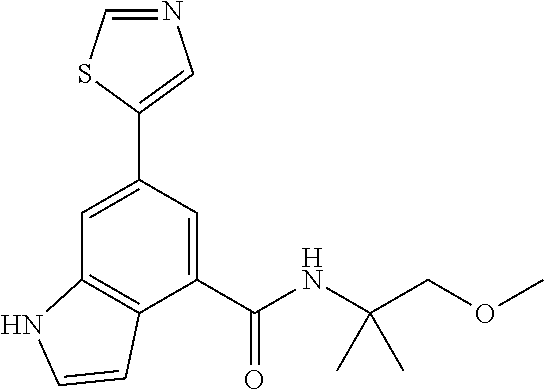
C1=C(C2=CN=CS2)C=C(C(NC(COC)(C)C)=O)C2=C1NC=C2
